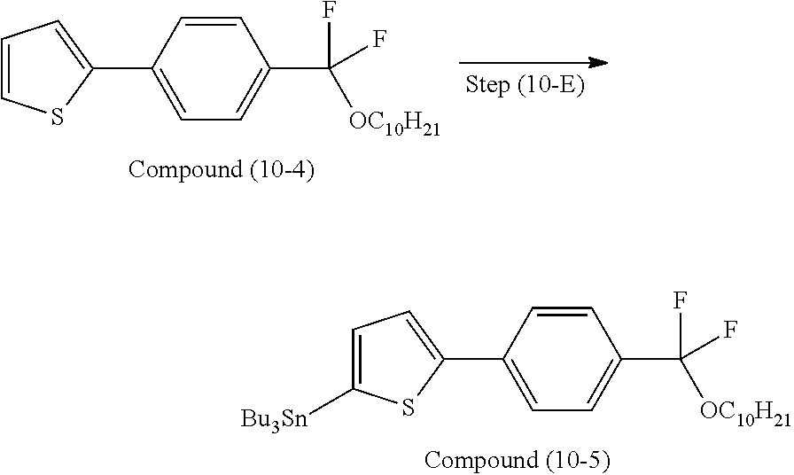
C1=CC(C2=CC=C([Bu3Sn])S2)=CC=C1C([OC10H21])(F)F.C1=CC(C2=CC=CS2)=CC=C1C([OC10H21])(F)F
